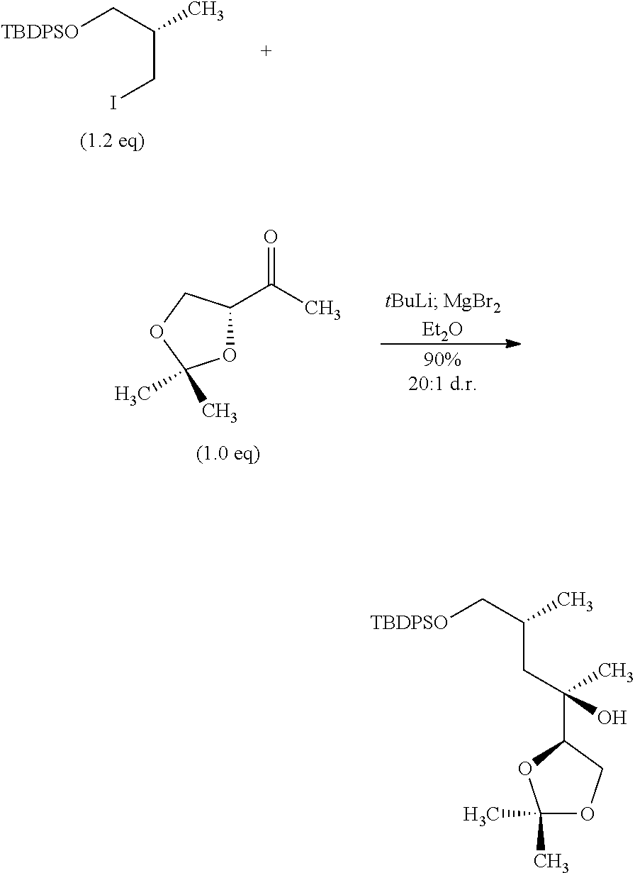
[TBDPSO]CC(CI)C.O1C(C(C)=O)COC1(C)C.[TBDPSO]CC(CC(C1OC(C)(C)OC1)(O)C)C
